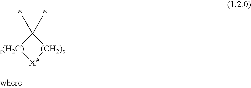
C1(C)(C)[r(H2C)][XA][(CH2)s]1
